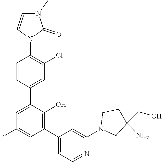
C1=CC(C2=CC(F)=CC(C3=CC=NC(N4CC(N)(CO)CC4)=C3)=C2O)=CC(Cl)=C1N1C(=O)N(C)C=C1
